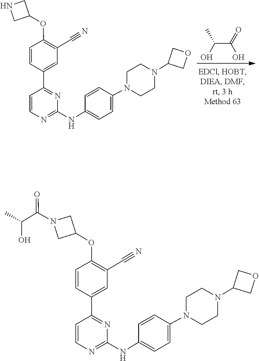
O=C(C(O)C)O.C1CN(C2=CC=C(NC3=NC=CC(C4=CC(C#N)=C(OC5CNC5)C=C4)=N3)C=C2)CCN1C1COC1.C1CN(C2=CC=C(NC3=NC=CC(C4=CC(C#N)=C(OC5CN(C(=O)C(O)C)C5)C=C4)=N3)C=C2)CCN1C1COC1
